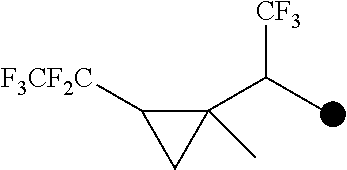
[F3CF2C]C1C(C(C)[CF3])(C)C1
